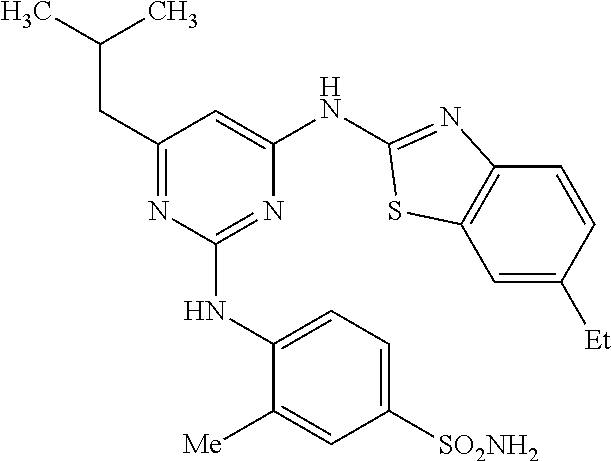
C1=C([Et])C=CC2=C1SC(NC1=CC(CC(C)C)=NC(NC3=CC=C([SO2NH2])C=C3[Me])=N1)=N2
